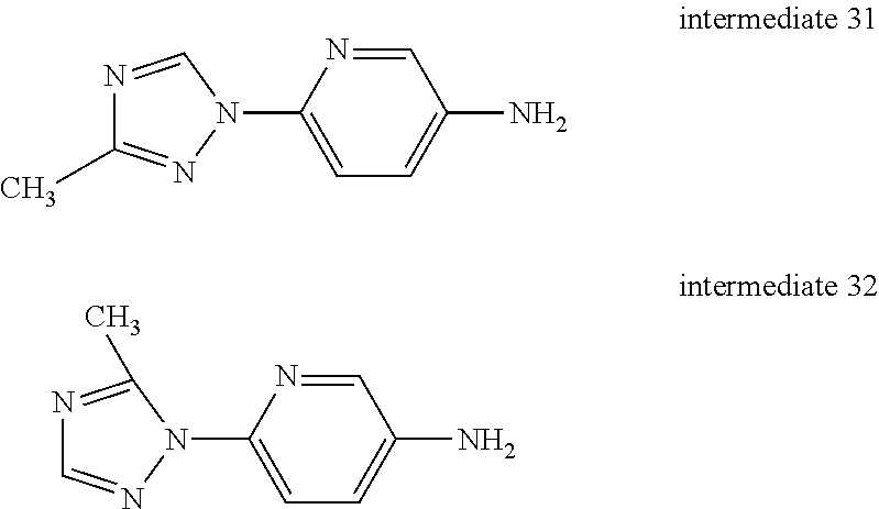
N1=CN(C2=CC=C(N)C=N2)N=C1C.N1=C(C)N(C2=CC=C(N)C=N2)N=C1
